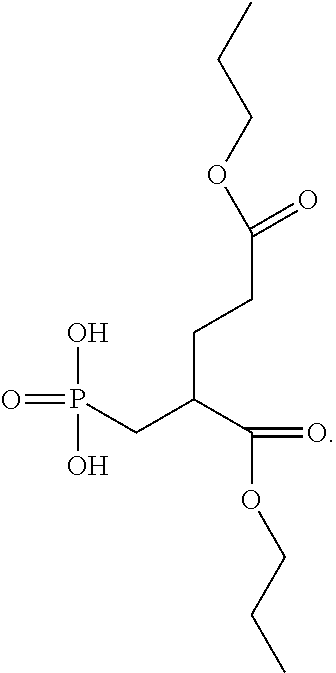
CCCOC(=O)CCC(CP(=O)(O)O)C(=O)OCCC
